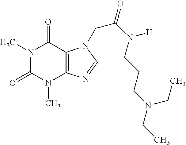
N1(C)C(=O)N(C)C2=C(C1=O)N(CC(=O)N(CCCN(CC)CC)[H])C=N2
